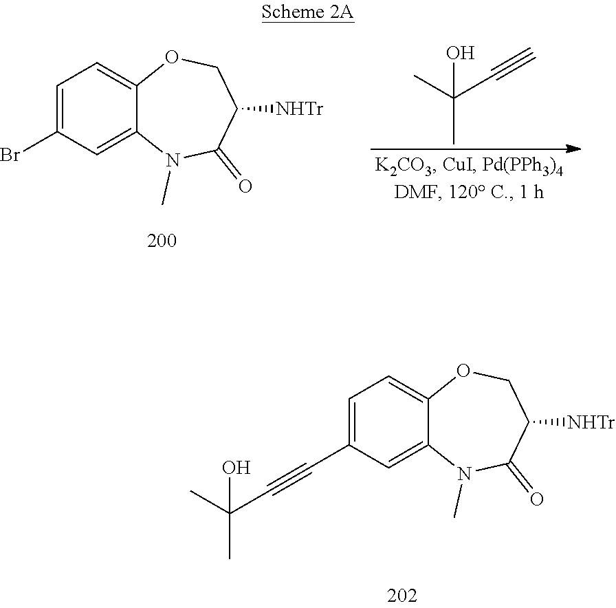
C1=C(Br)C=C2C(=C1)OCC([NHTr])C(=O)N2C.CC(C#C)(C)O.C1=C(C#CC(C)(C)O)C=C2C(=C1)OCC([NHTr])C(=O)N2C
